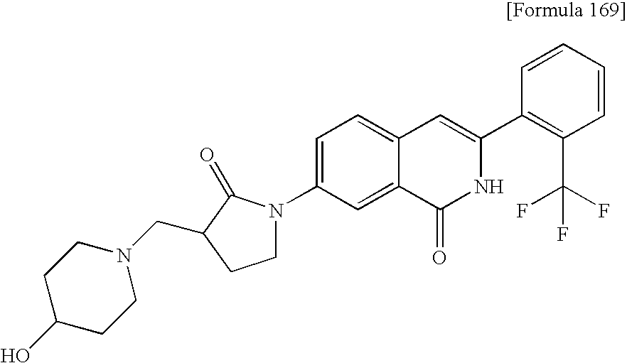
C1=C(N2CCC(CN3CCC(O)CC3)C2=O)C=C2C(=C1)C=C(C1=C(C(F)(F)F)C=CC=C1)NC2=O
